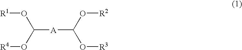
C(O[R1])(O[R4])[A]C(O[R3])O[R2]
